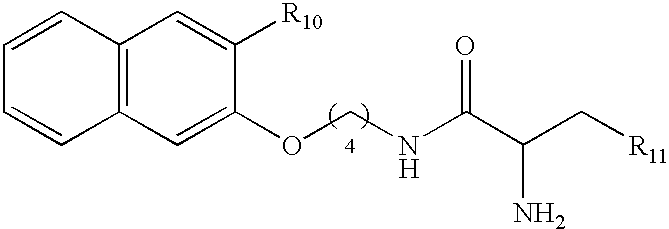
C12=C(C=C(OCNC(C(C[R11])N)=O)C([R10])=C1)C=CC=C2.[H]
